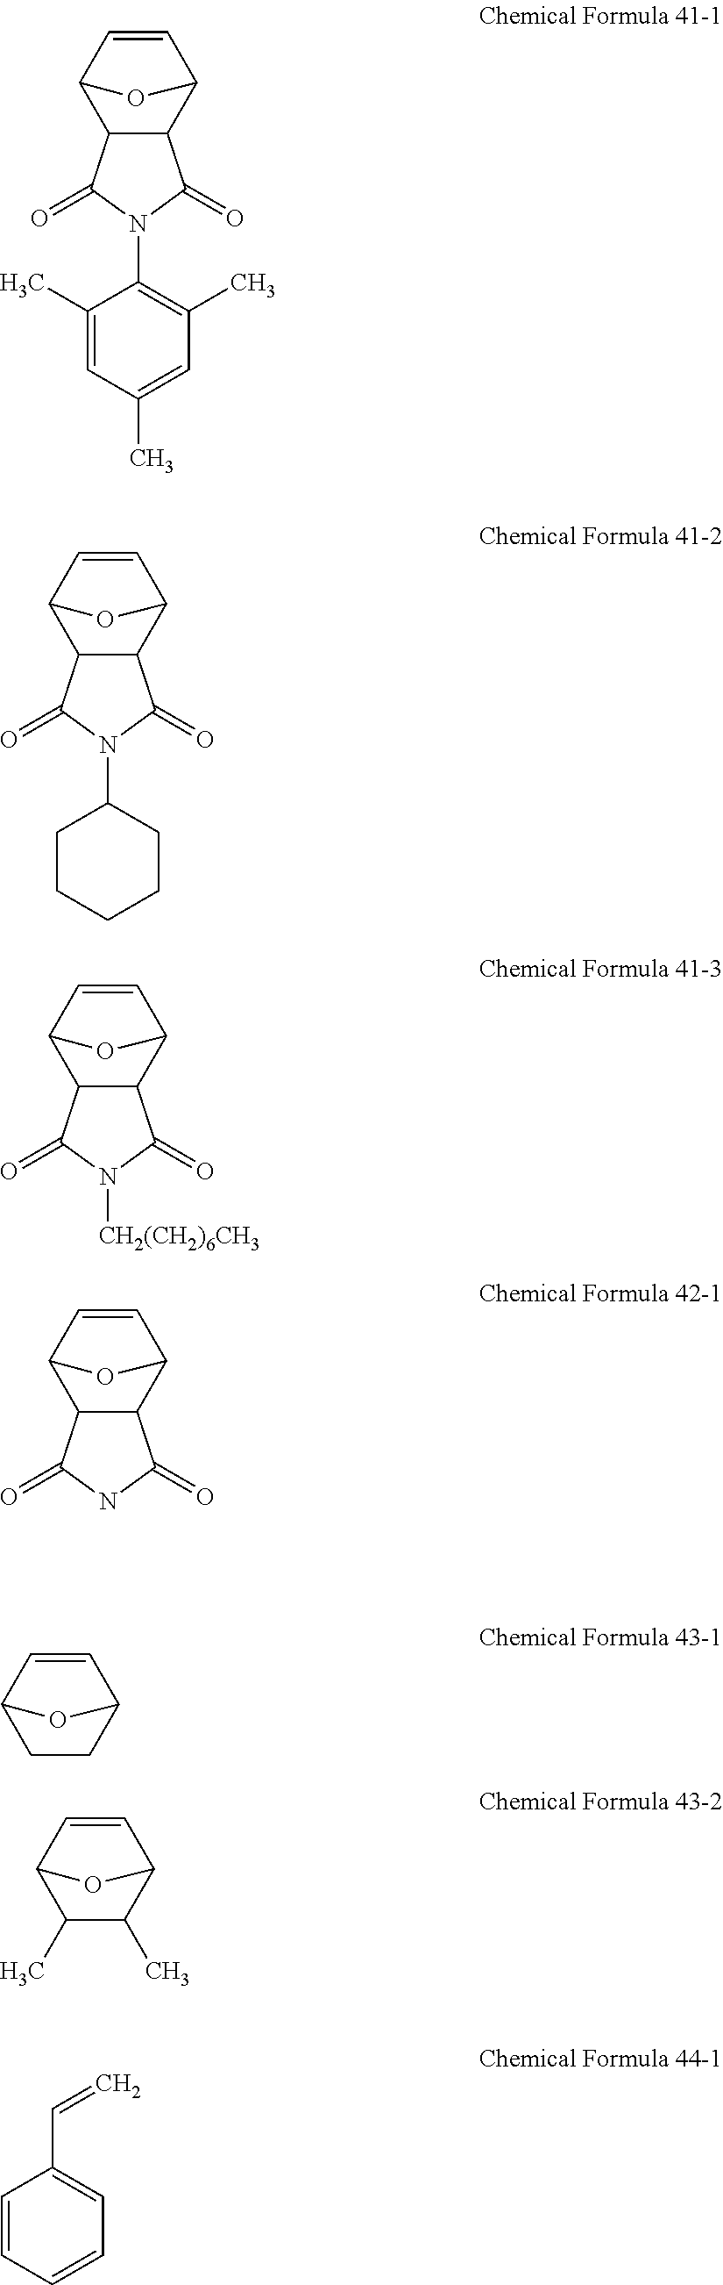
C12C(C3C=CC1O3)C(=O)N(C1=C(C)C=C(C)C=C1C)C2=O.C12C(C3C=CC1O3)C(=O)NC2=O.C12C(C3C=CC1O3)C(=O)N(C1CCCCC1)C2=O.C12C(C3C=CC1O3)C(=O)N([CH2(CH2)6CH3])C2=O.C1CC2C=CC1O2.C1(C)C(C)C2C=CC1O2.C1=CC=CC=C1C=C
